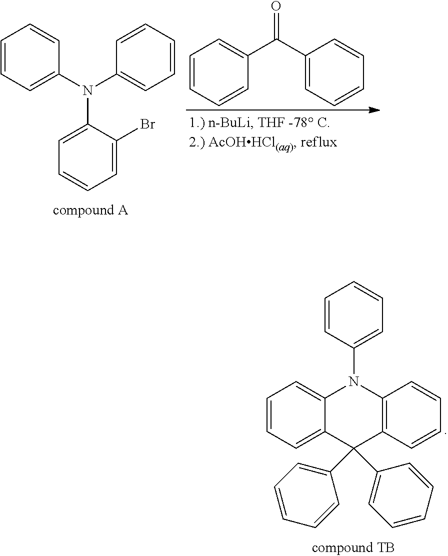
C1=CC=C2C(=C1)N(C1=CC=CC=C1)C1=C(C2(C2=CC=CC=C2)C2=CC=CC=C2)C=CC=C1.C1=CC=C(N(C2=CC=CC=C2)C2=CC=CC=C2Br)C=C1.C1=CC=CC(C(C2=CC=CC=C2)=O)=C1
